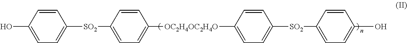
C1=CC(O)=CC=C1[SO2]C1=CC=C([OC2H4OC2H4O]C2=CC=C([SO2]C3=CC=C(O)C=C3)C=C2)C=C1
